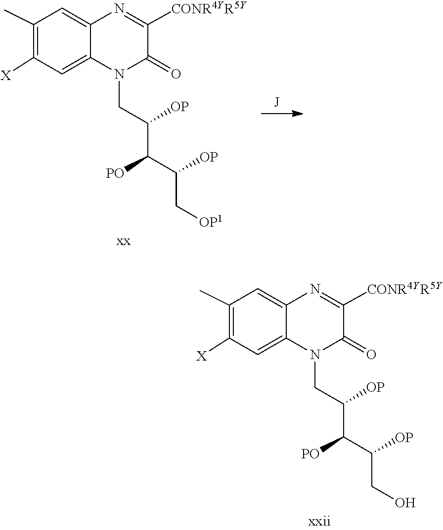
[J].C(C(C[OP1])[OP])(C(CN1C(=O)C([CONR4YR5Y])=NC2=CC(C)=C([X])C=C12)[OP])[PO].C(C(CO)[OP])(C(CN1C(=O)C([CONR4YR5Y])=NC2=CC(C)=C([X])C=C12)[OP])[PO]
